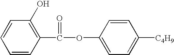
C1=CC(C(=O)OC2=CC=C([C4H9])C=C2)=C(O)C=C1
